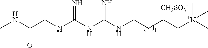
O=C(CNC(NC(NCCCC[N+](C)(C)C)=N)=N)NC.[CH3SO3-]
